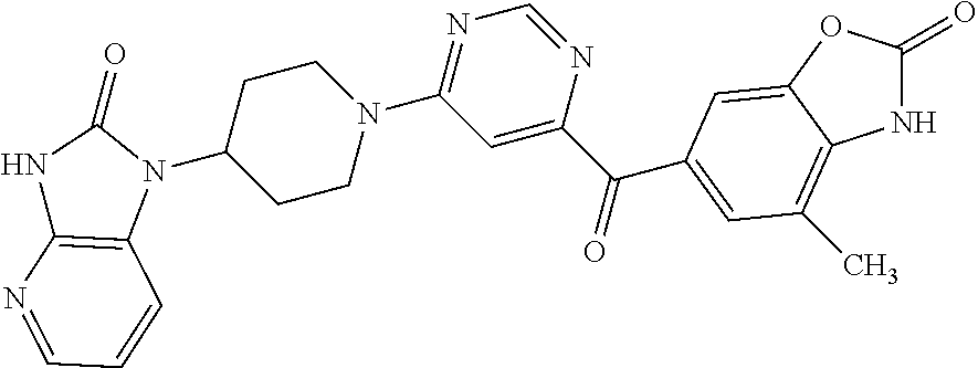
N1C(=O)OC2=CC(C(C3=CC(N4CCC(N5C(=O)NC6=C5C=CC=N6)CC4)=NC=N3)=O)=CC(C)=C12
